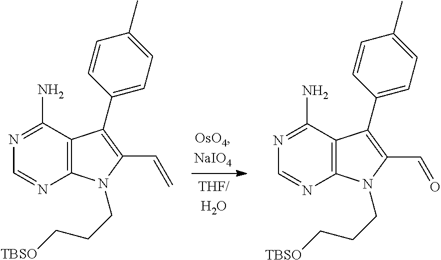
N1=C(N)C2=C(N=C1)N(CCC[TBSO])C(C=C)=C2C1=CC=C(C)C=C1.N1=C(N)C2=C(N=C1)N(CCC[TBSO])C(C=O)=C2C1=CC=C(C)C=C1
